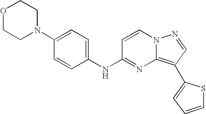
C1(N2CCOCC2)=CC=C(NC2=NC3=C(C4=CC=CS4)C=NN3C=C2)C=C1
